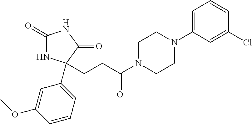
C1(=O)NC(C2=CC=CC(OC)=C2)(CCC(N2CCN(C3=CC=CC(Cl)=C3)CC2)=O)C(=O)N1
